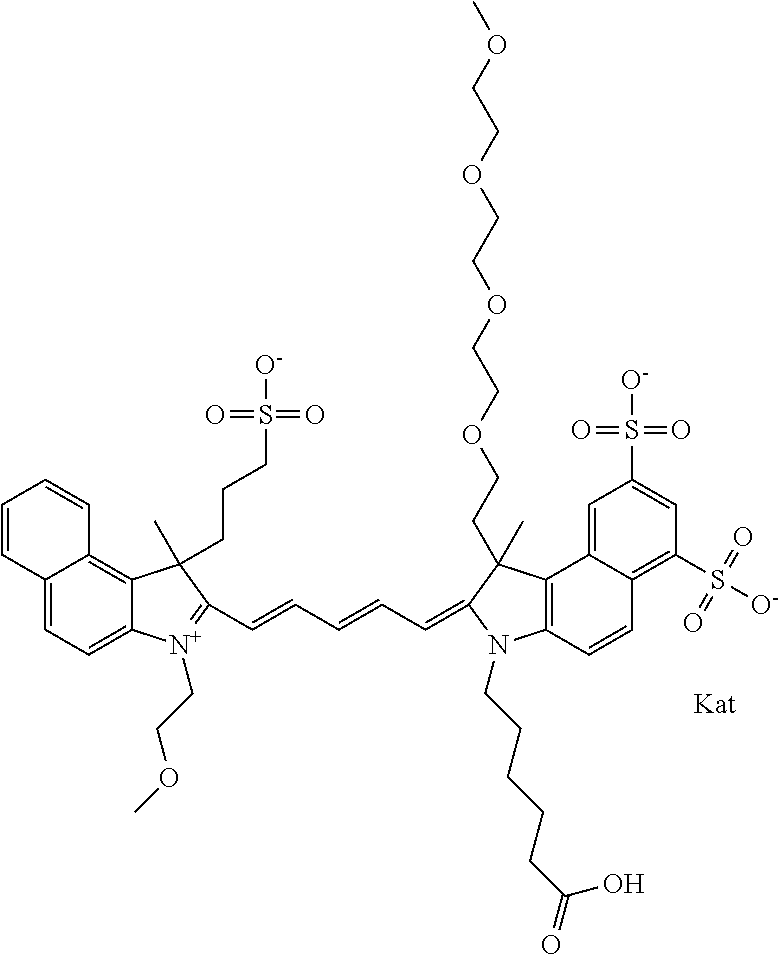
C12=CC=C3C(=C1C=CC=C2)C(C)(CCCS(=O)(=O)[O-])C(C=CC=CC=C1N(CCCCCC(=O)O)C2=C(C4=CC(S([O-])(=O)=O)=CC(S(=O)(=O)[O-])=C4C=C2)C1(C)CCOCCOCCOCCOC)=[N+]3CCOC
